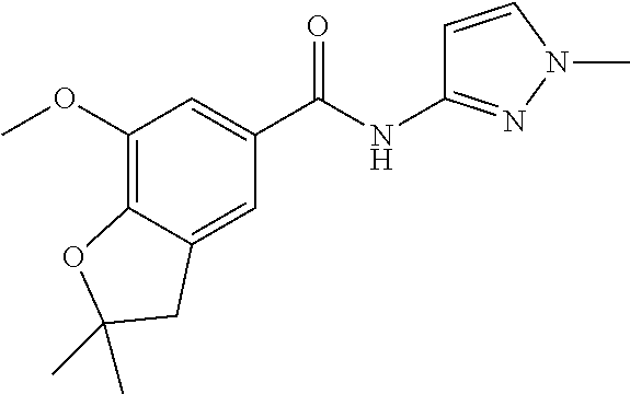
C1(OC)=C2C(=CC(C(=O)NC3=NN(C)C=C3)=C1)CC(C)(C)O2
